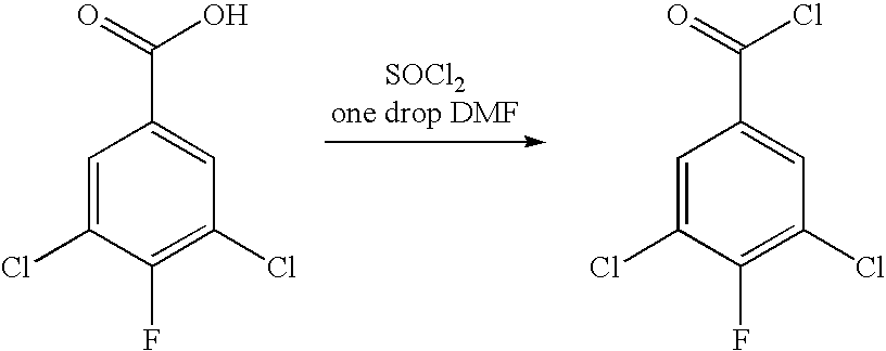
[SOCl2one drop DMF].ClC1=CC(C(=O)O)=CC(Cl)=C1F.ClC1=CC(C(=O)Cl)=CC(Cl)=C1F
